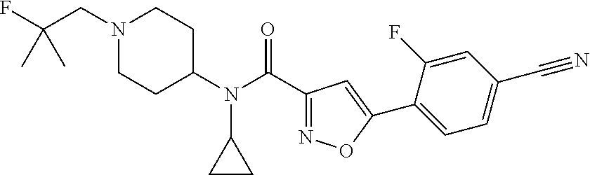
N1(CC(F)(C)C)CCC(N(C(C2=NOC(C3=CC=C(C#N)C=C3F)=C2)=O)C2CC2)CC1
